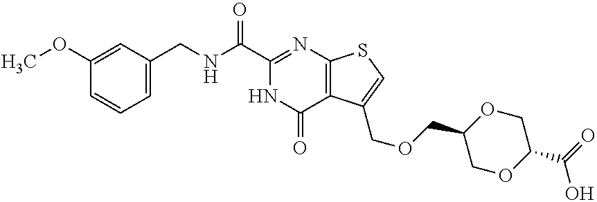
C1(OC)=CC(CNC(C2=NC3=C(C(COCC4COC(C(=O)O)CO4)=CS3)C(=O)N2)=O)=CC=C1
